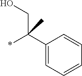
C1(C(*)(CO)C)=CC=CC=C1
